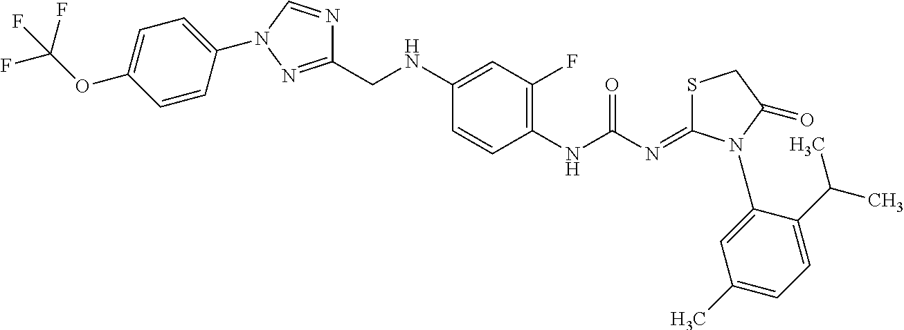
C1=C(OC(F)(F)F)C=CC(N2C=NC(CNC3=CC(F)=C(NC(N=C4SCC(=O)N4C4=CC(C)=CC=C4C(C)C)=O)C=C3)=N2)=C1
